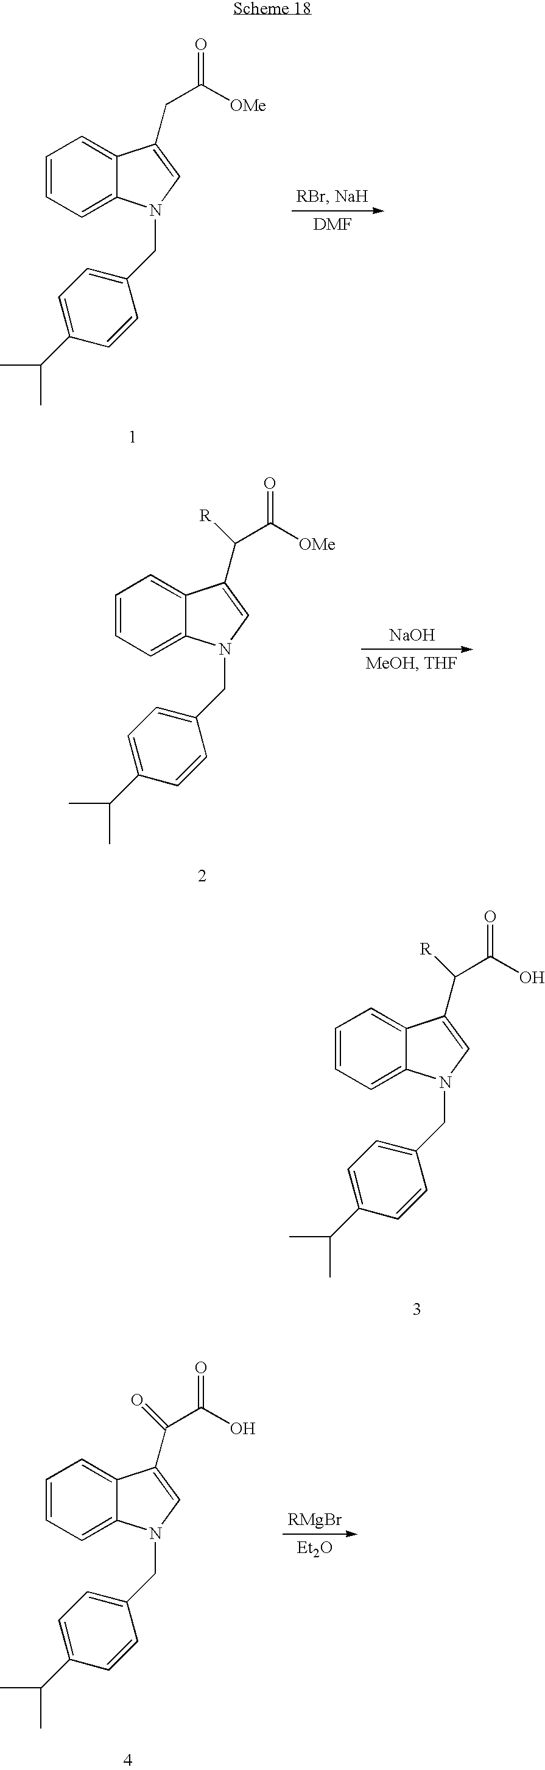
C1=CC=C2C(=C1)C(CC([OMe])=O)=CN2CC1=CC=C(C(C)C)C=C1.C1=CC=C2C(=C1)C(C(C([OMe])=O)[R])=CN2CC1=CC=C(C(C)C)C=C1.[NaOH].C1=CC=C2C(=C1)C(C(C(O)=O)[R])=CN2CC1=CC=C(C(C)C)C=C1.C1=CC=C2C(=C1)C(C(C(O)=O)=O)=CN2CC1=CC=C(C(C)C)C=C1.[Et2O]
